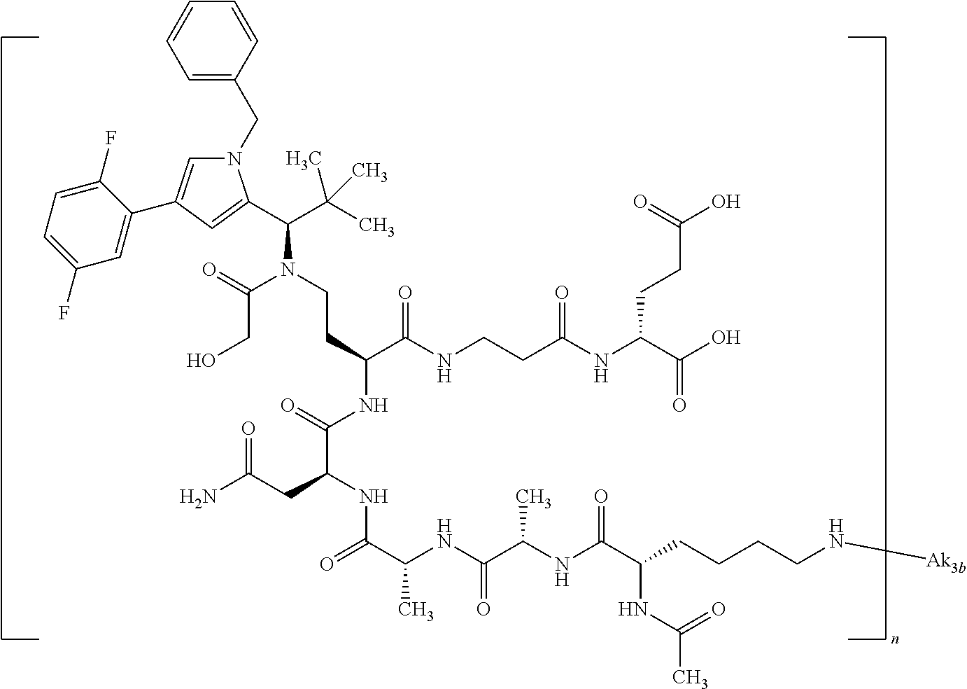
N1(CC2=CC=CC=C2)C=C(C2=CC(F)=CC=C2F)C=C1C(C(C)(C)C)N(CCC(NC(=O)C(CC(=O)N)NC(=O)C(C)NC(=O)C(C)NC(=O)C(NC(C)=O)CCCCN[Ak3b])C(NCCC(NC(C(O)=O)CCC(=O)O)=O)=O)C(=O)CO
